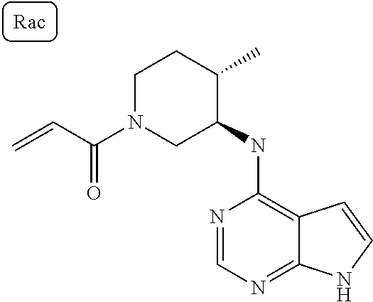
N1=CN=C2C(=C1NC1C(C)CCN(C(C=C)=O)C1)C=CN2
